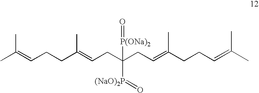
C(CC=C(CCC=C(C)C)C)(CC=C(CCC=C(C)C)C)([P(ONa)2]=O)[(NaO)2P]=O
